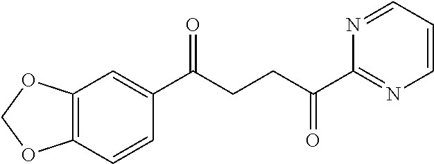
C1(C(CCC(C2=NC=CC=N2)=O)=O)=CC2=C(C=C1)OCO2
